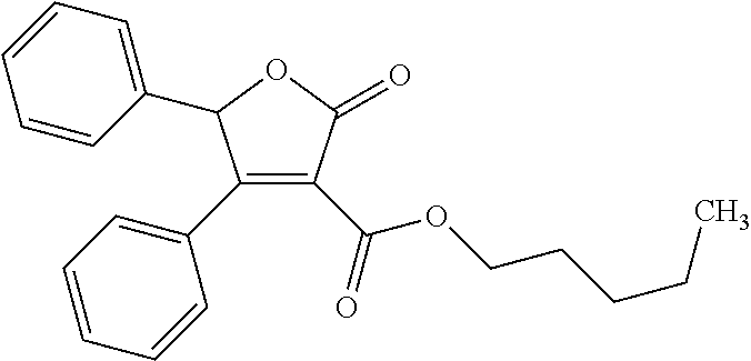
C1(C2=CC=CC=C2)=C(C(=O)OCCCCC)C(=O)OC1C1=CC=CC=C1
